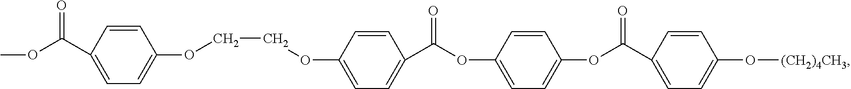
O([(CH2)4CH3])C1=CC=C(C(OC2=CC=C(OC(=O)C3=CC=C(OCCOC4=CC=C(C(OC)=O)C=C4)C=C3)C=C2)=O)C=C1
